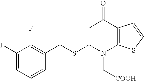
C1(F)=CC=CC(CSC2=CC(=O)C3=C(N2C[COOH])SC=C3)=C1F
